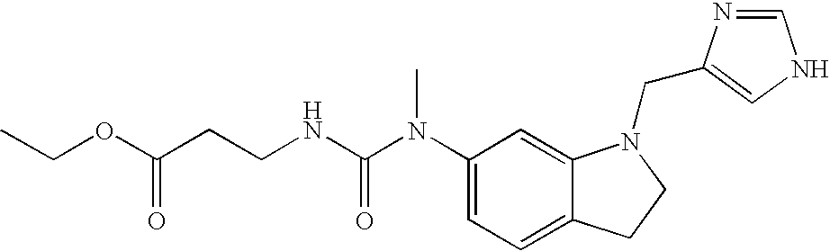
C1(N(C(NCCC(OCC)=O)=O)C)=CC=C2C(=C1)N(CC1=CNC=N1)CC2
